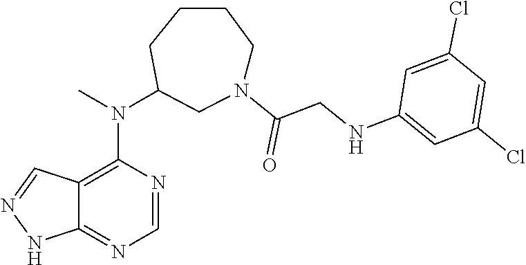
N(C1=C2C(=NC=N1)NN=C2)(C)C1CCCCN(C(=O)CNC2=CC(Cl)=CC(Cl)=C2)C1
